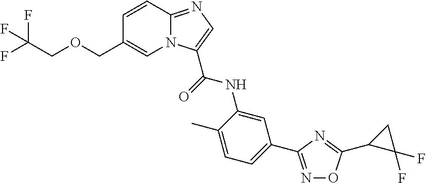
C1=CC2=NC=C(C(=O)NC3=CC(C4=NOC(C5C(F)(F)C5)=N4)=CC=C3C)N2C=C1COCC(F)(F)F
